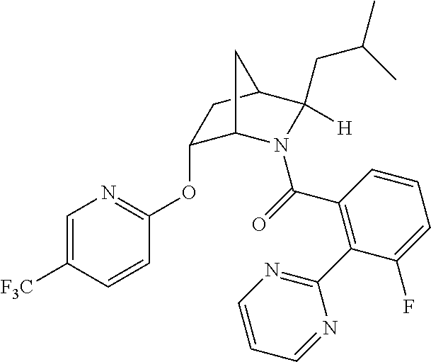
C1=C([F3C])C=CC(OC2C3N(C(=O)C4=C(C5=NC=CC=N5)C(F)=CC=C4)C([H])(CC(C)C)C(C2)C3)=N1
